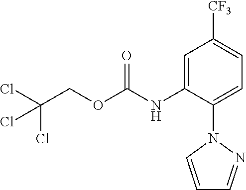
C1=C(NC(OCC(Cl)(Cl)Cl)=O)C(N2C=CC=N2)=CC=C1[CF3]
